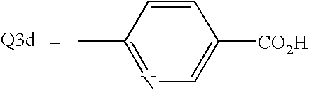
N1=C(C)C=CC([CO2H])=C1
